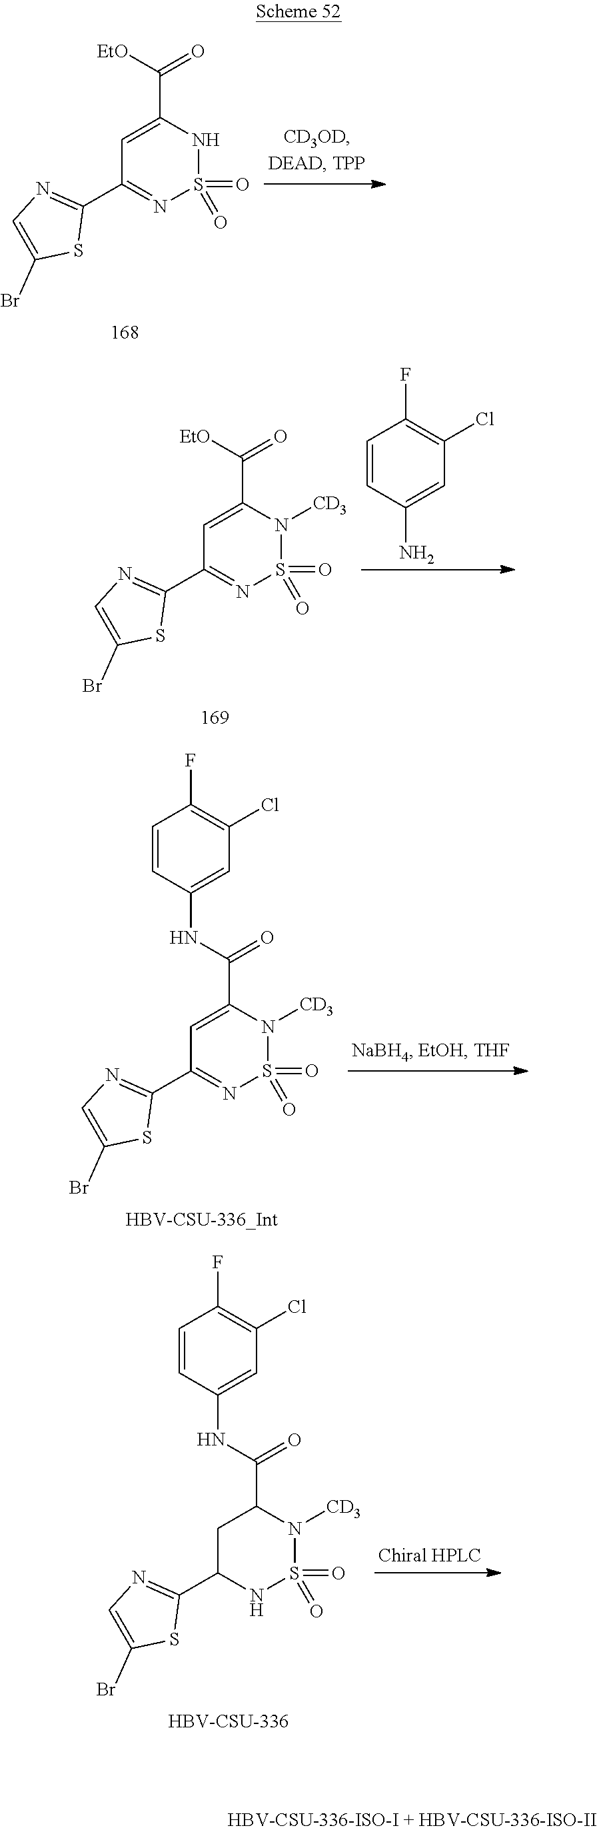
C1=C(C([EtO])=O)NS(=O)(=O)N=C1C1=NC=C(Br)S1.C1=CC(N)=CC(Cl)=C1F.C1=C(C([EtO])=O)N([CD3])S(=O)(=O)N=C1C1=NC=C(Br)S1.C1=C(C(=O)NC2=CC(Cl)=C(F)C=C2)N([CD3])S(=O)(=O)N=C1C1=NC=C(Br)S1.C1C(C2=NC=C(Br)S2)NS(=O)(=O)N([CD3])C1C(=O)NC1=CC(Cl)=C(F)C=C1.[HBV-CSU-336]
